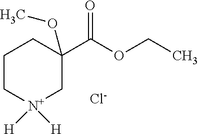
C1C[N+]([H])([H])CC(C(=O)OCC)(OC)C1.[Cl-]
